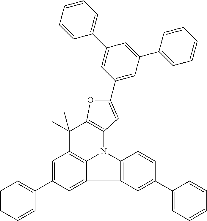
C1=C(C2=CC=CC=C2)C=C2C3=C1C(C)(C)C1=C(N3C3=C2C=C(C2=CC=CC=C2)C=C3)C=C(C2=CC(C3=CC=CC=C3)=CC(C3=CC=CC=C3)=C2)O1
